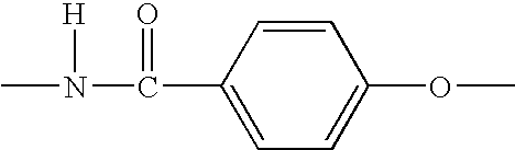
CN(C(=O)C1=CC=C(OC)C=C1)[H]
